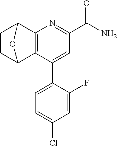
C12=C(C(C3=CC=C(Cl)C=C3F)=CC(C(N)=O)=N1)C1CCC2O1
